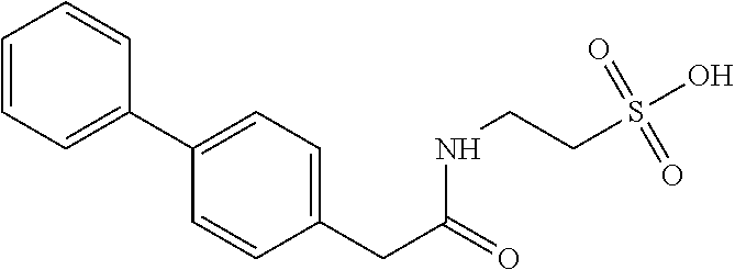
C1=C(C2=CC=C(CC(=O)NCCS(O)(=O)=O)C=C2)C=CC=C1
